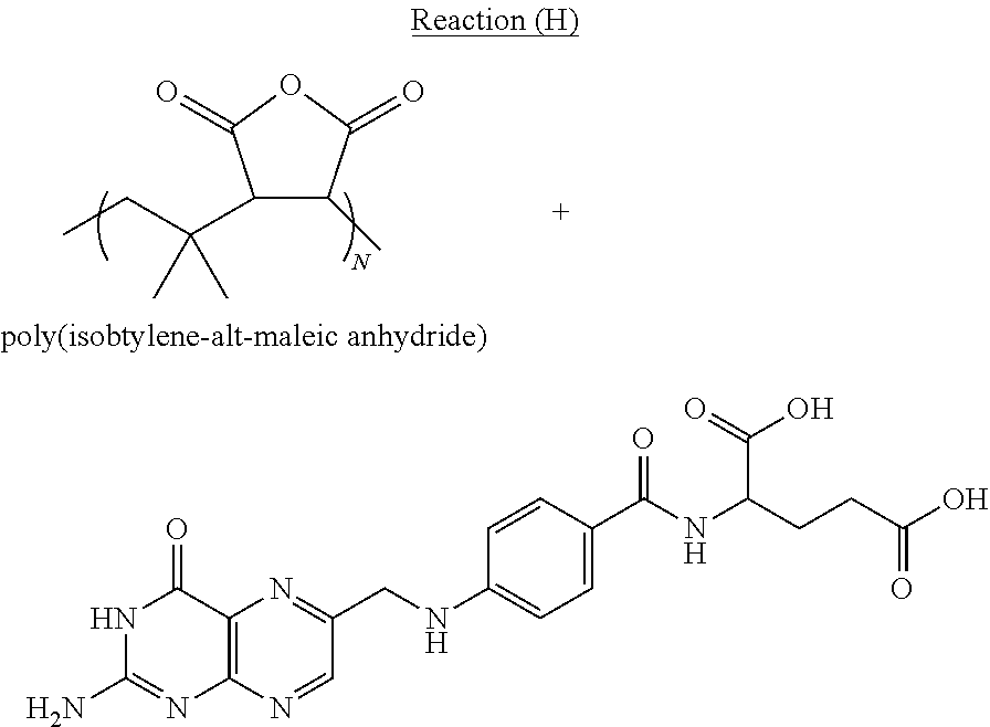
C12=C(N=CC(CNC3=CC=C(C(NC(CCC(O)=O)C(=O)O)=O)C=C3)=N1)N=C(N)NC2=O.C1(C(CC)(C)C)C(C)C(=O)OC1=O
